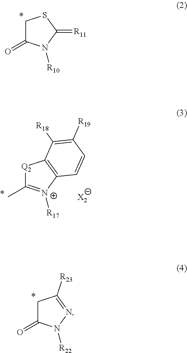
C1C(=O)N([R10])C(=[R11])S1.[Q2]1C(C)=[N+]([R17])C2=C1C([R18])=C([R19])C=C2.[X2].C1C(=O)N([R22])N=C1[R23]
